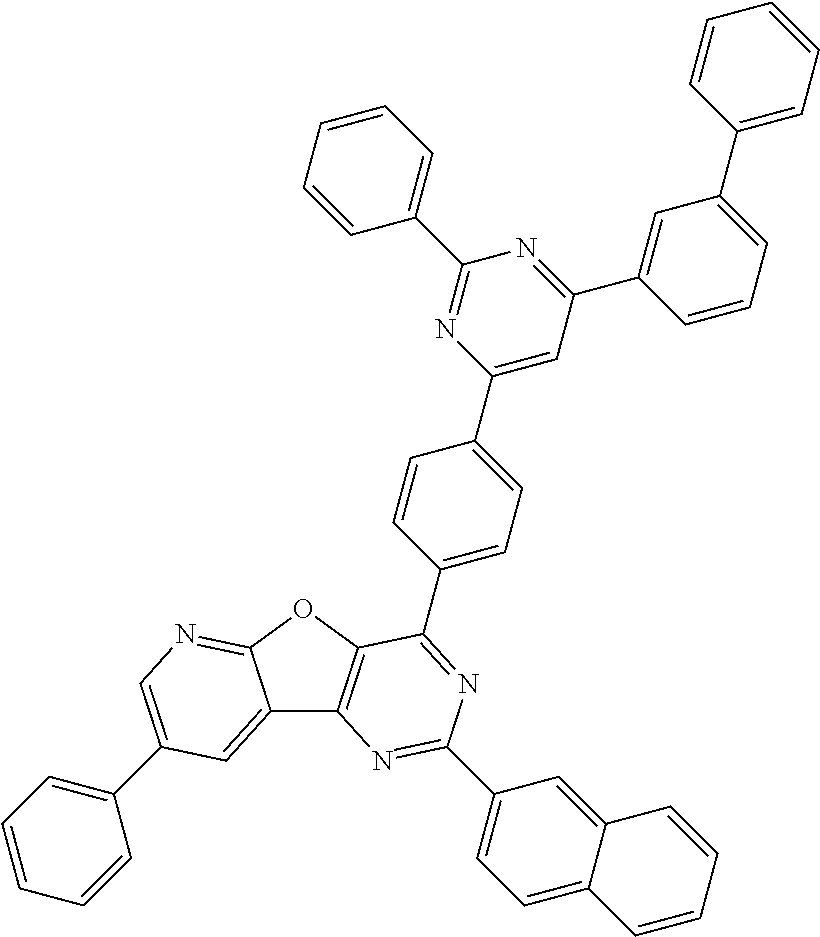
C12=CC(C3=CC=CC=C3)=CN=C1OC1=C2N=C(C2=CC=C3C(=C2)C=CC=C3)N=C1C1=CC=C(C2=CC(C3=CC(C4=CC=CC=C4)=CC=C3)=NC(C3=CC=CC=C3)=N2)C=C1
